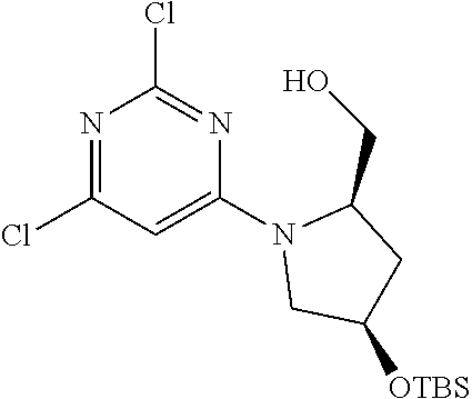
N1=C(Cl)C=C(N2CC([OTBS])CC2CO)N=C1Cl
